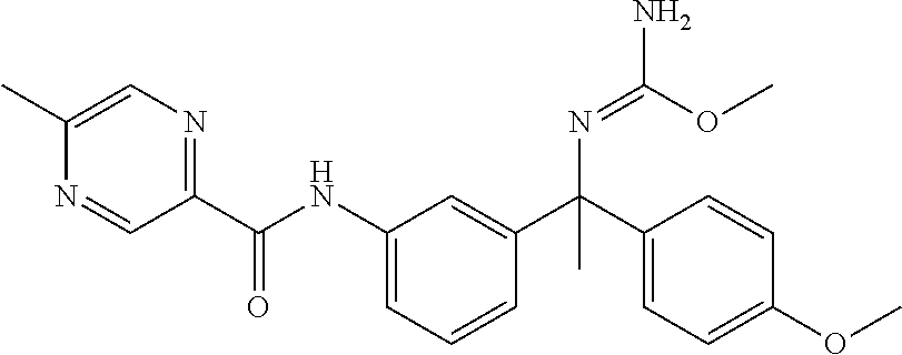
C1=C(C)N=CC(C(NC2=CC=CC(C(C3=CC=C(OC)C=C3)(N=C(OC)N)C)=C2)=O)=N1
